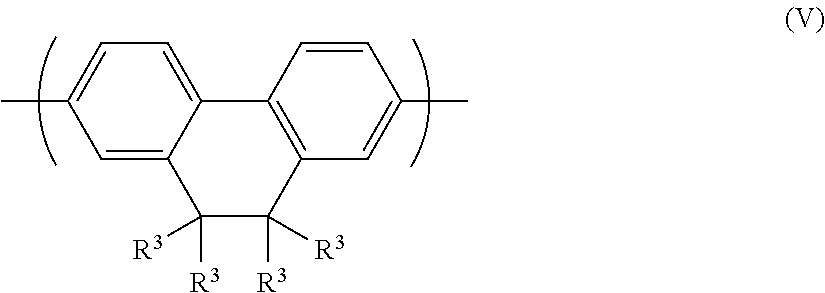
C1=C2C(=CC=C1C)C1=C(C([R3])([R3])C2([R3])[R3])C=C(C)C=C1
